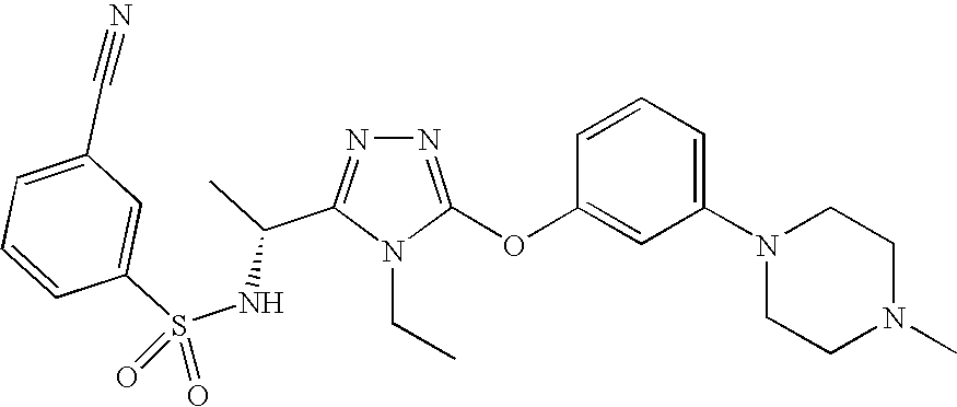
N1=C(OC2=CC(N3CCN(C)CC3)=CC=C2)N(CC)C(C(C)NS(C2=CC(C#N)=CC=C2)(=O)=O)=N1
